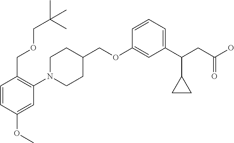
C1(OCC2CCN(C3=C(COCC(C)(C)C)C=CC(OC)=C3)CC2)=CC(C(CC(O)=O)C2CC2)=CC=C1
